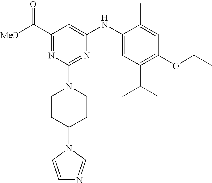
C1(C([MeO])=O)=NC(N2CCC(N3C=CN=C3)CC2)=NC(NC2=CC(C(C)C)=C(OCC)C=C2C)=C1
